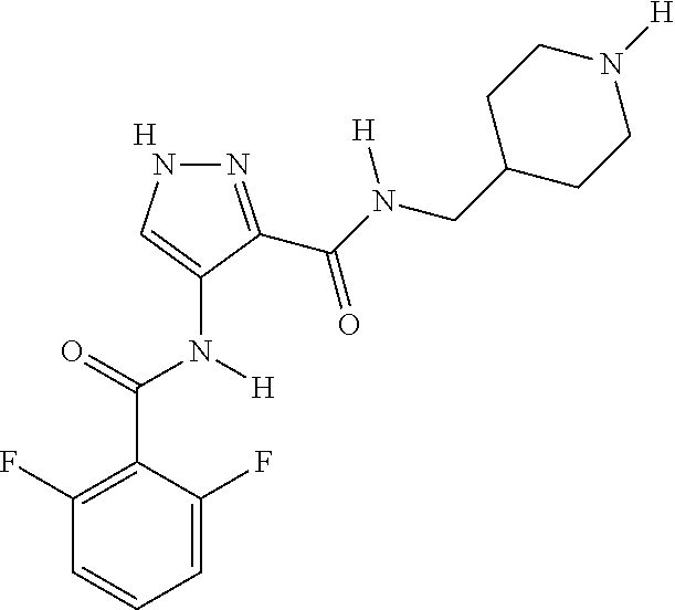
[H].C1=C(F)C(C(=O)N(C2=CNN=C2C(N(CC2CCN([H])CC2)[H])=O)[H])=C(F)C=C1
